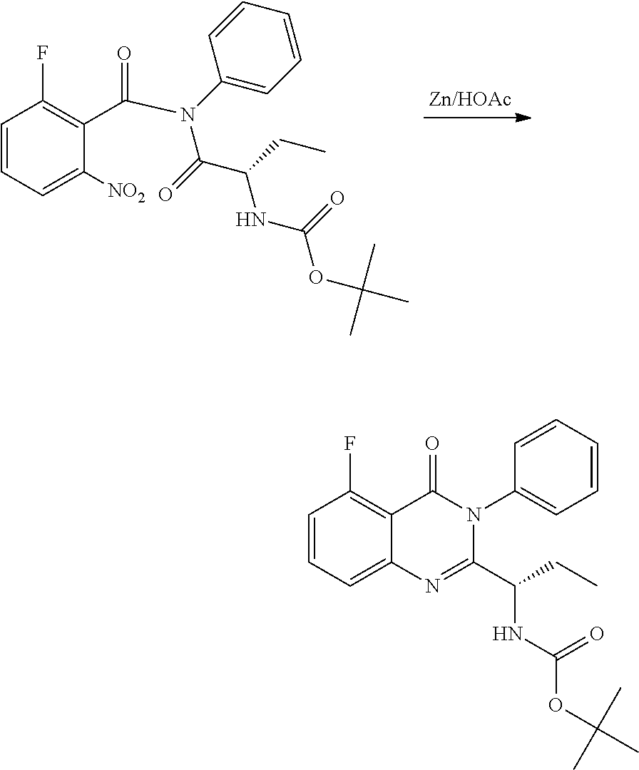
C1=CC=C([NO2])C(C(N(C2=CC=CC=C2)C(C(CC)NC(=O)OC(C)(C)C)=O)=O)=C1F.C1=CC=C2C(=C1F)C(=O)N(C1=CC=CC=C1)C(C(CC)NC(=O)OC(C)(C)C)=N2
